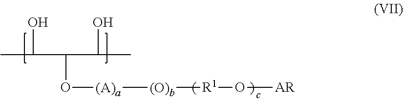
CC(O)C(C(O)C)O[(A)a][(O)b][R1]O[AR]
